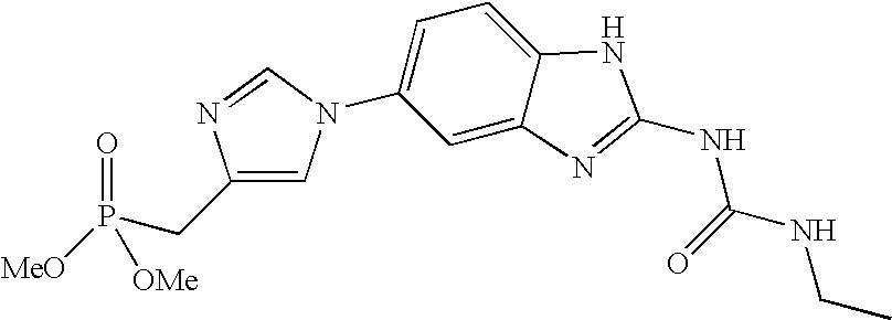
C1(CP([MeO])(=O)[OMe])=CN(C2=CC=C3C(=C2)N=C(NC(=O)NCC)N3)C=N1
